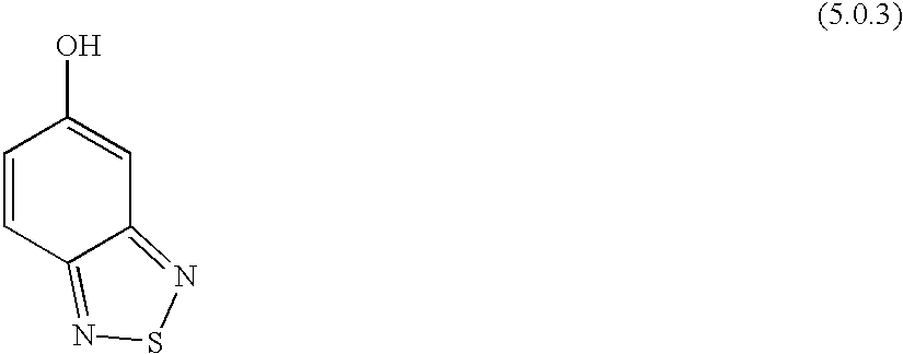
C1=CC2=NSN=C2C=C1O
